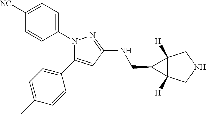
N1(C2=CC=C([NC])C=C2)C(C2=CC=C(C)C=C2)=CC(NCC2C3([H])C2([H])CNC3)=N1
